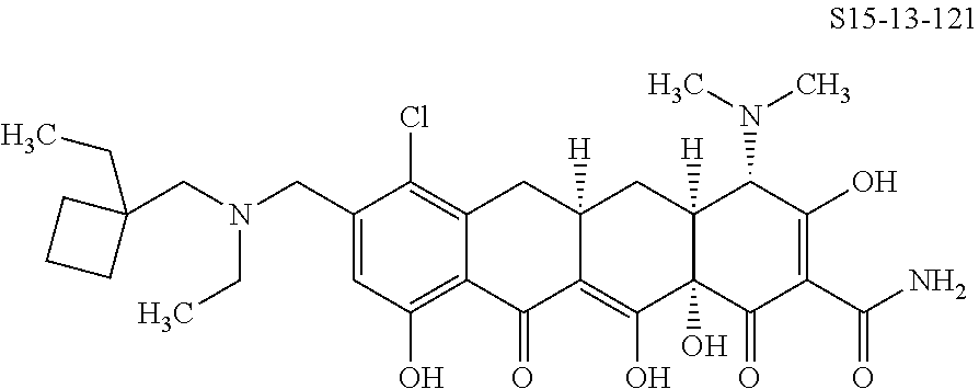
C1(CN(CC2(CC)CCC2)CC)=CC(O)=C2C(=C1Cl)CC1([H])C(=C(O)C3(O)C([H])(C1)C(N(C)C)C(O)=C(C(N)=O)C3=O)C2=O
